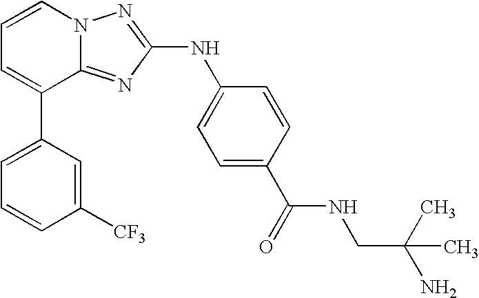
C1=C(C2=CC=CN3C2=NC(NC2=CC=C(C(=O)NCC(N)(C)C)C=C2)=N3)C=C([CF3])C=C1
